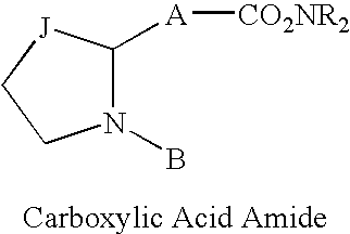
C1([A][CO2NR2])N(B)CC[J]1
